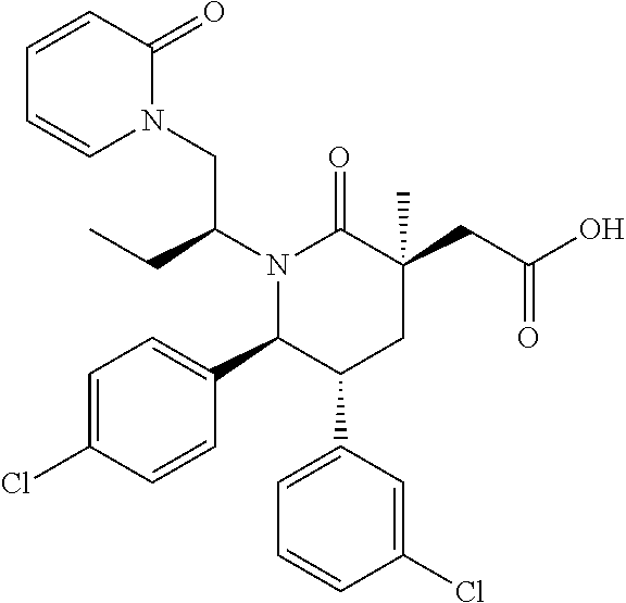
N1(C(CC)CN2C(=O)C=CC=C2)C(C2=CC=C(Cl)C=C2)C(C2=CC=CC(Cl)=C2)CC(CC(=O)O)(C)C1=O
